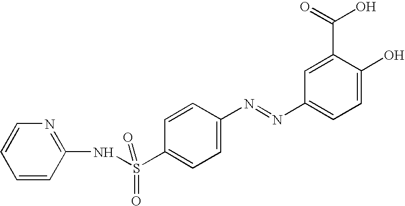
C1=CC(NS(C2=CC=C(N=NC3=CC=C(O)C(C(=O)O)=C3)C=C2)(=O)=O)=NC=C1
